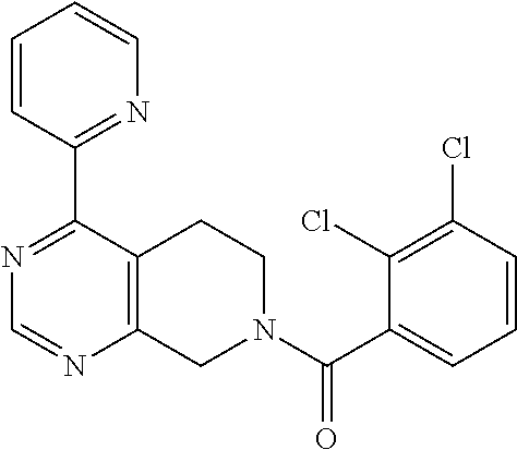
N1=C(C2=NC=CC=C2)C2=C(N=C1)CN(C(C1=CC=CC(Cl)=C1Cl)=O)CC2
